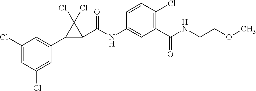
C1(Cl)=CC(Cl)=CC(C2C(C(NC3=CC(C(NCCOC)=O)=C(Cl)C=C3)=O)C2(Cl)Cl)=C1
